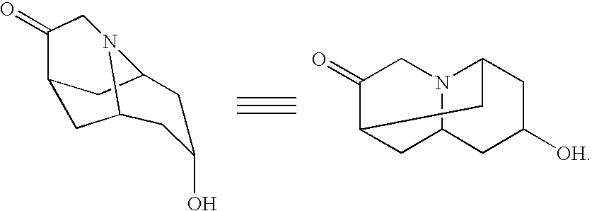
C1C2N3C(CC1C(=O)C3)CC(O)C2.[OH]C1CC2N3C(C1)CC(C(=O)C3)C2
